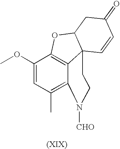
C1(OC)=CC(C)=C2C3=C1OC1CC(=O)C=CC13CCN2[CHO]
